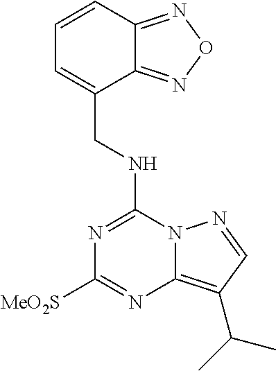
N(C1=NC([MeO2S])=NC2=C(C(C)C)C=NN12)CC1=CC=CC2=NON=C12
